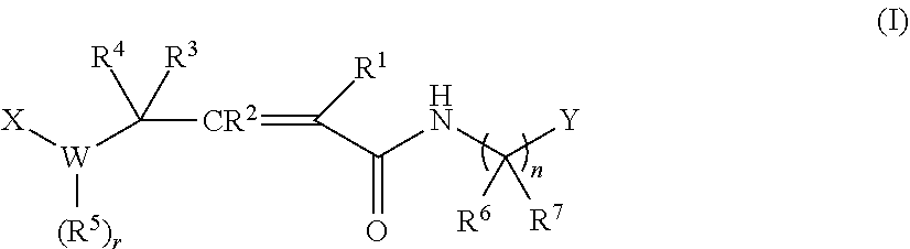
[CR2](=C(C(NC([Y])([R6])[R7])=O)[R1])C([W]([X])[(R5)r])([R4])[R3]
